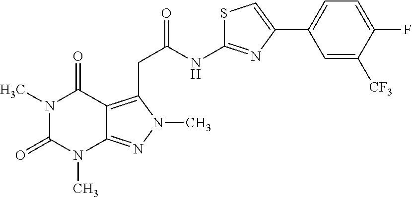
N1(C)C(=O)N(C)C2=NN(C)C(CC(NC3=NC(C4=CC=C(F)C([CF3])=C4)=CS3)=O)=C2C1=O
